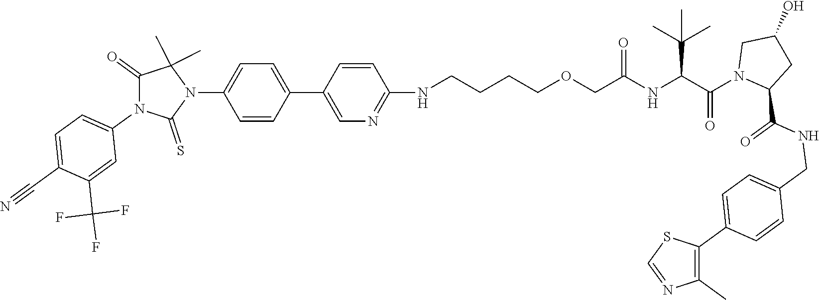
C1(C2=CN=C(NCCCCOCC(NC(C(N3CC(O)CC3C(NCC3=CC=C(C4=C(C)N=CS4)C=C3)=O)=O)C(C)(C)C)=O)C=C2)=CC=C(N2C(C)(C)C(=O)N(C3=CC=C(C#N)C(C(F)(F)F)=C3)C2=S)C=C1
